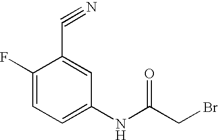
C1(F)=CC=C(NC(CBr)=O)C=C1C#N
